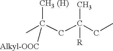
CC(CC(CC)(C)[R])(C)[Alkyl-OOC].[(H)]
